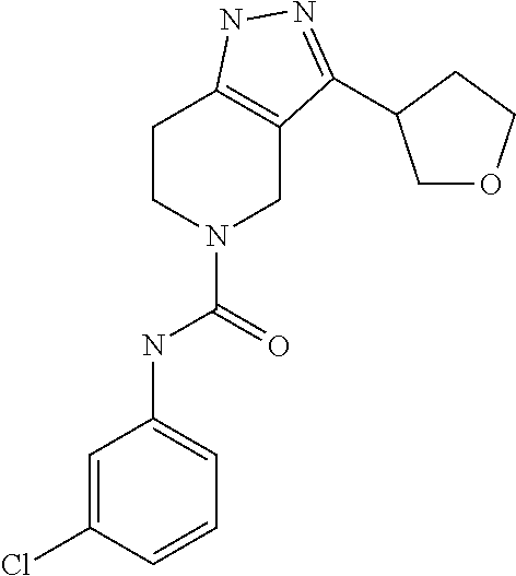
C1CN(C(NC2=CC=CC(Cl)=C2)=O)CC2=C1NN=C2C1COCC1
